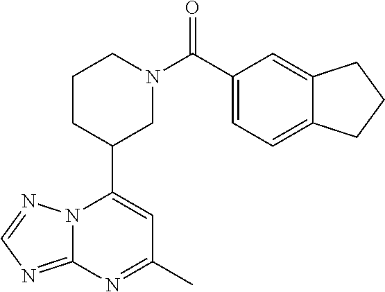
N12C(=NC=N1)N=C(C)C=C2C1CN(C(C2=CC=C3C(=C2)CCC3)=O)CCC1
